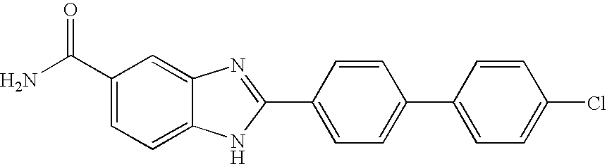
C1(C(N)=O)=CC=C2C(=C1)N=C(C1=CC=C(C3=CC=C(Cl)C=C3)C=C1)N2
